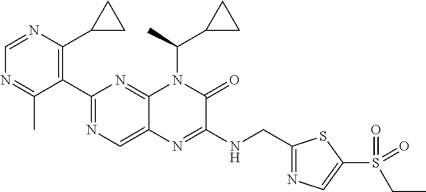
C1(C2=NC=C3C(=N2)N(C(C2CC2)C)C(=O)C(NCC2=NC=C(S(=O)(CC)=O)S2)=N3)=C(C2CC2)N=CN=C1C
